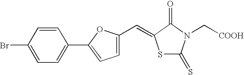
BrC1=CC=C(C2=CC=C(C=C3SC(=S)N(C[COOH])C3=O)O2)C=C1
